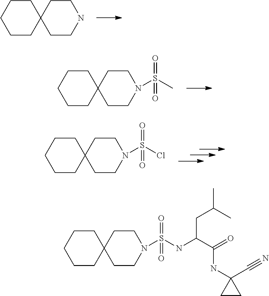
C1CC2(CCC1)CCNCC2.C1CC2(CCC1)CCN(S(C)(=O)=O)CC2.C1CC2(CCC1)CCN(S(Cl)(=O)=O)CC2.C1CC2(CCC1)CCN(S(NC(C(=O)NC1(C#N)CC1)CC(C)C)(=O)=O)CC2
